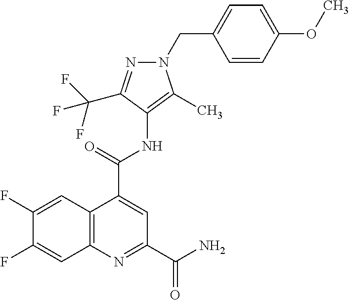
C12=C(N=C(C(=O)N)C=C1C(=O)NC1=C(C)N(CC3=CC=C(OC)C=C3)N=C1C(F)(F)F)C=C(F)C(F)=C2
